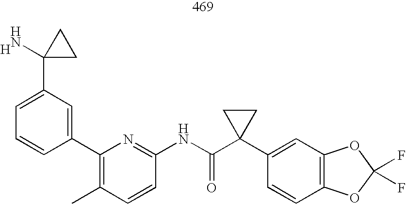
C1(C2=CC=CC(C3=C(C)C=CC(NC(C4(C5=CC6=C(C=C5)OC(F)(F)O6)CC4)=O)=N3)=C2)(N)CC1.[H]
